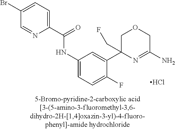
Cl.C1OCC(N)=NC1(C1=CC(NC(C2=CC=C(Br)C=N2)=O)=CC=C1F)CF
